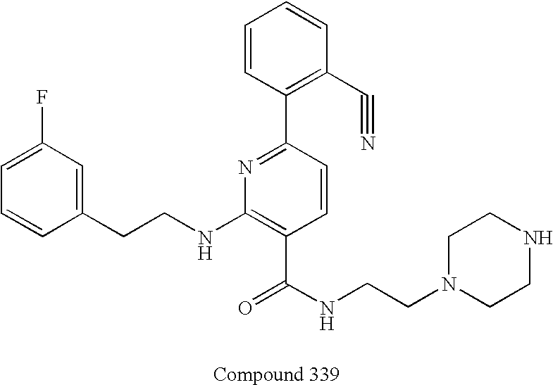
C1=CC(CCNC2=C(C(NCCN3CCNCC3)=O)C=CC(C3=C(C#N)C=CC=C3)=N2)=CC(F)=C1
